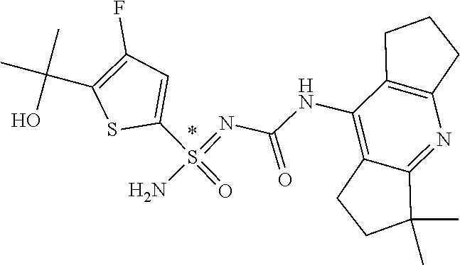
N(=S(C1=CC(F)=C(C(C)(C)O)S1)(=O)N)C(=O)NC1=C2CCC(C)(C)C2=NC2=C1CCC2
